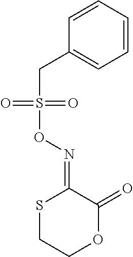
C(S(ON=C1SCCOC1=O)(=O)=O)C1=CC=CC=C1
